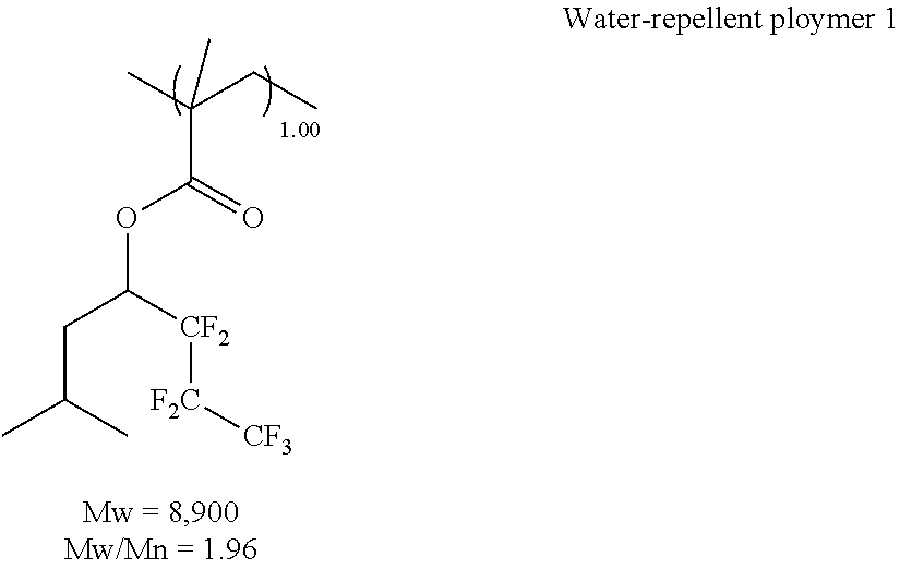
CC(CC)(C(=O)OC(CC(C)C)[CF2][F2C][CF3])C
